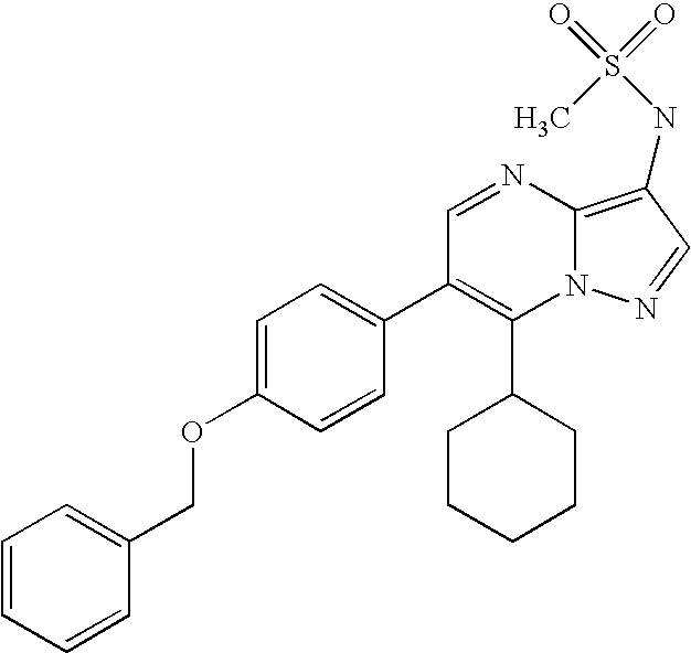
C1(C2CCCCC2)=C(C2=CC=C(OCC3=CC=CC=C3)C=C2)C=NC2=C(NS(C)(=O)=O)C=NN12
